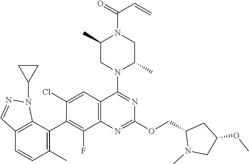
C12=C(C=C(Cl)C(C3=C(C)C=CC4=C3N(C3CC3)N=C4)=C1F)C(N1C(C)CN(C(=O)C=C)C(C)C1)=NC(OCC1N(C)CC(OC)C1)=N2
